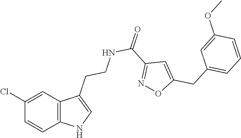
C12=C(C=C(Cl)C=C1)C(CCNC(C1=NOC(CC3=CC=CC(OC)=C3)=C1)=O)=CN2
